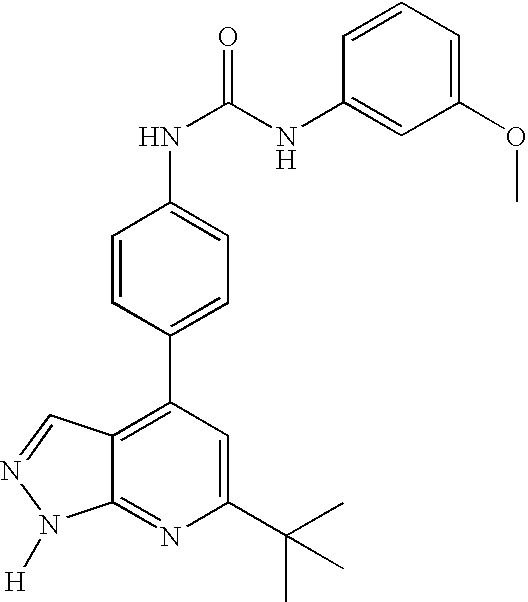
C1=CC(C2=C3C(=NC(C(C)(C)C)=C2)N([H])N=C3)=CC=C1NC(NC1=CC(OC)=CC=C1)=O
